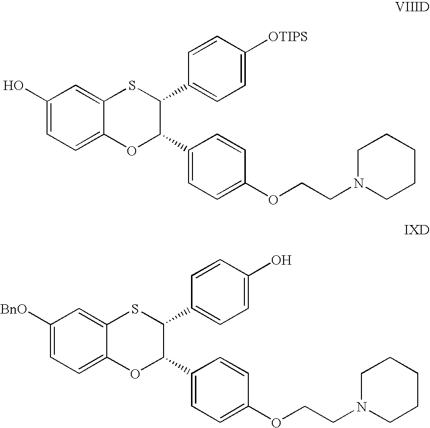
C1(O)=CC=C2C(=C1)SC(C1=CC=C([OTIPS])C=C1)C(C1=CC=C(OCCN3CCCCC3)C=C1)O2.C1([BnO])=CC=C2C(=C1)SC(C1=CC=C(O)C=C1)C(C1=CC=C(OCCN3CCCCC3)C=C1)O2
